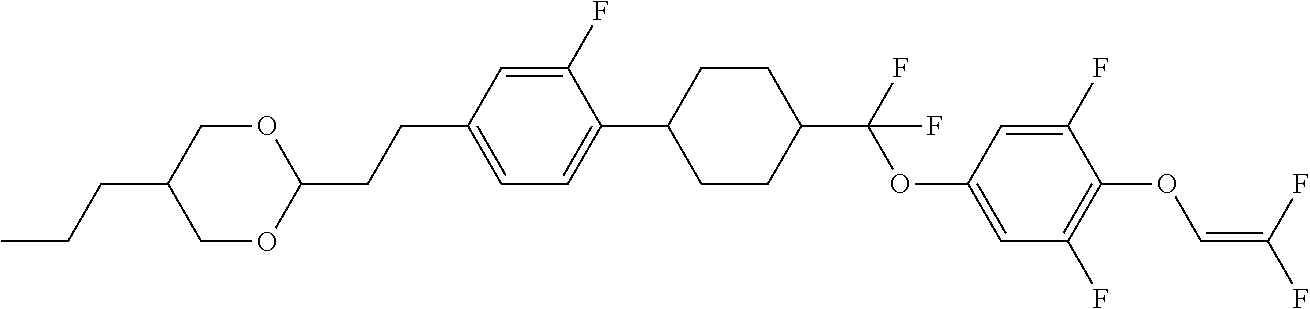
C1OC(CCC2=CC=C(C3CCC(C(F)(OC4=CC(F)=C(OC=C(F)F)C(F)=C4)F)CC3)C(F)=C2)OCC1CCC
